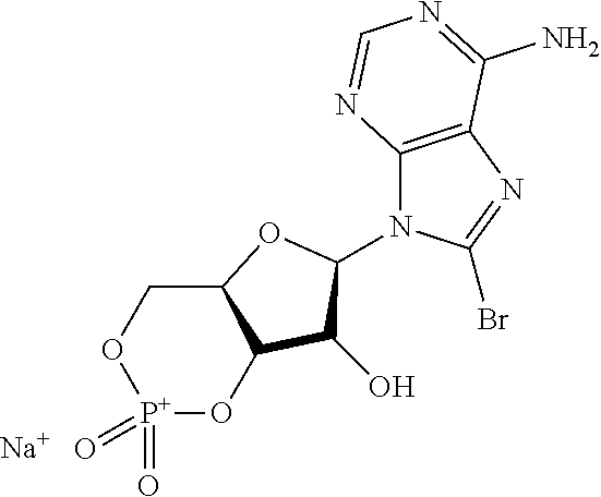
C12CO[P+](=O)(=O)OC1C(O)C(N1C3=C(N=C1Br)C(N)=NC=N3)O2.[Na]
